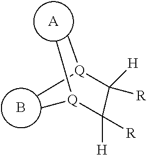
[A].B.C[Q](C(C([Q](C)C)([R])[H])([H])[R])C
